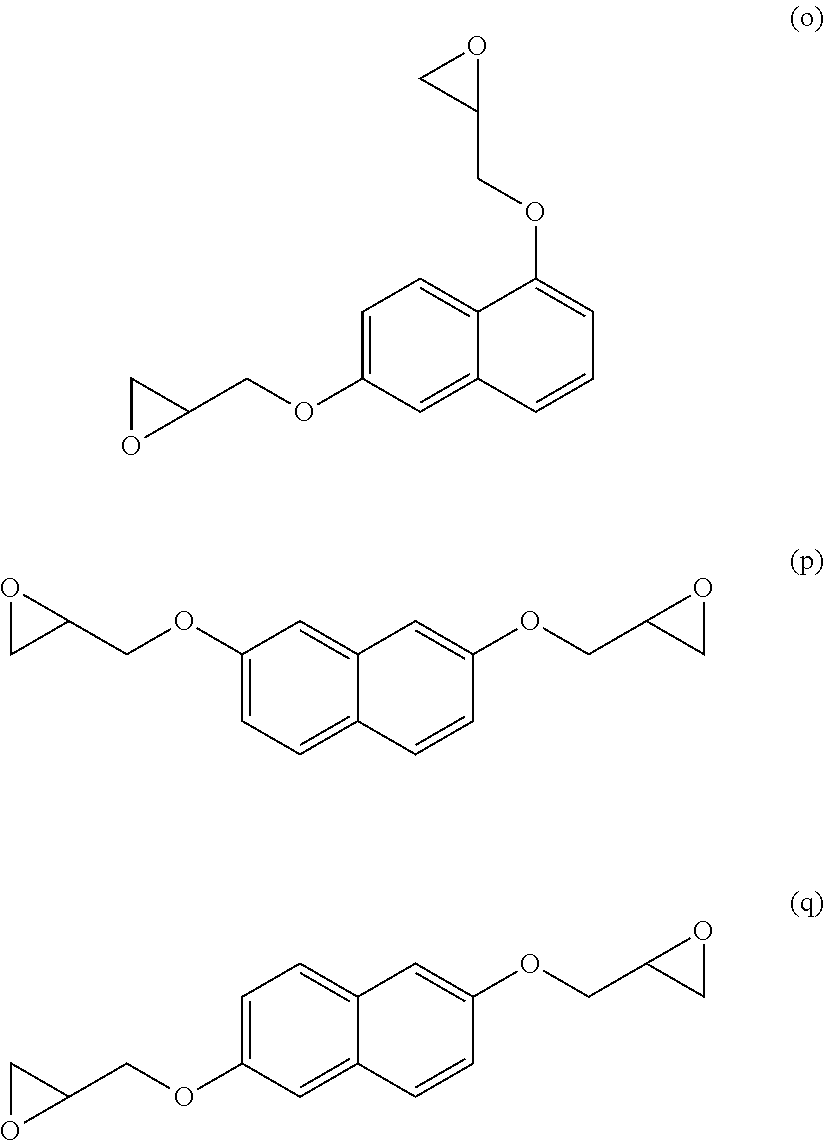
C1(OCC2CO2)=CC=C2C(=C1)C=CC=C2OCC1OC1.C1=C(OCC2CO2)C=C2C(=C1)C=CC(OCC1CO1)=C2.C1(OCC2CO2)=CC=C2C(=C1)C=CC(OCC1CO1)=C2
